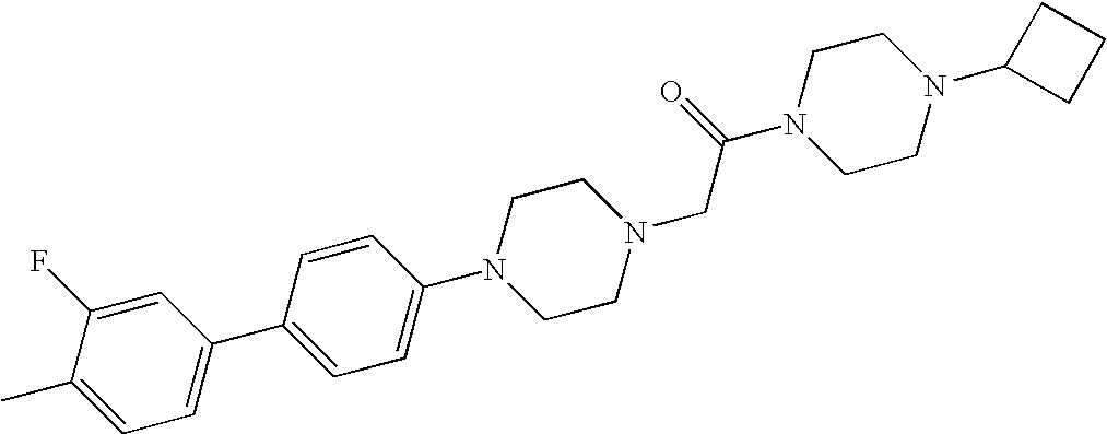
C1(C)=CC=C(C2=CC=C(N3CCN(CC(N4CCN(C5CCC5)CC4)=O)CC3)C=C2)C=C1F
